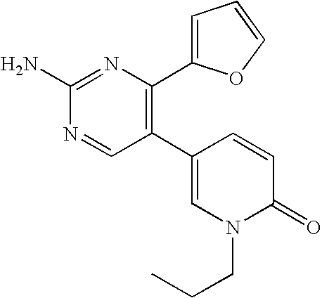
C1(C2=C(C3=CC=CO3)N=C(N)N=C2)=CN(CCC)C(=O)C=C1
